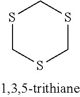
S1CSCSC1
